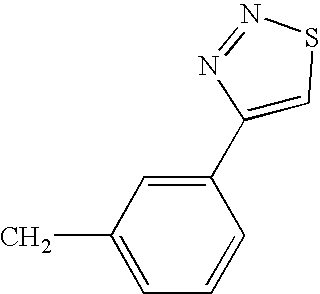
C1(C)=CC=CC(C2=CSN=N2)=C1
